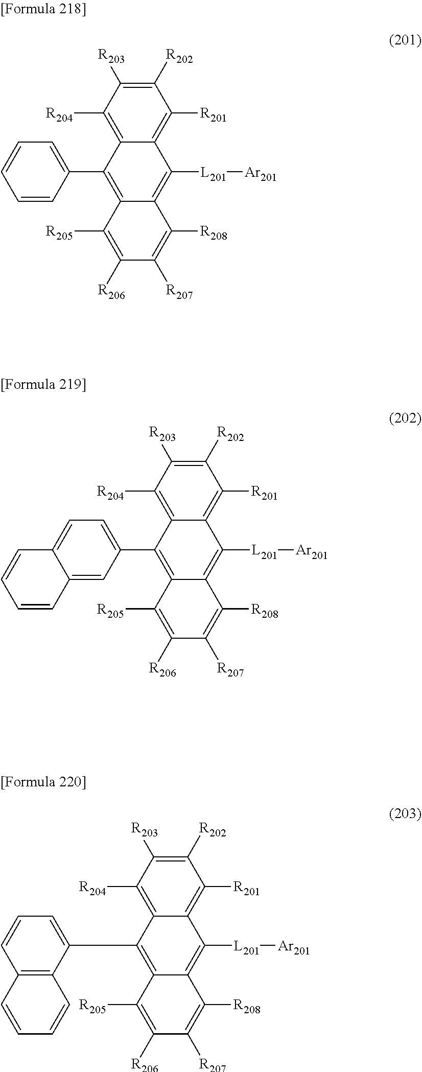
C1([R202])=C([R203])C([R204])=C2C(=C1[R201])C([L201][Ar201])=C1C(=C2C2=CC=CC=C2)C([R205])=C([R206])C([R207])=C1[R208].C1([R202])=C([R203])C([R204])=C2C(=C1[R201])C([L201][Ar201])=C1C(=C2C2=CC=C3C(=C2)C=CC=C3)C([R205])=C([R206])C([R207])=C1[R208].C1([R202])=C([R203])C([R204])=C2C(=C1[R201])C([L201][Ar201])=C1C(=C2C2=CC=CC3=C2C=CC=C3)C([R205])=C([R206])C([R207])=C1[R208]
